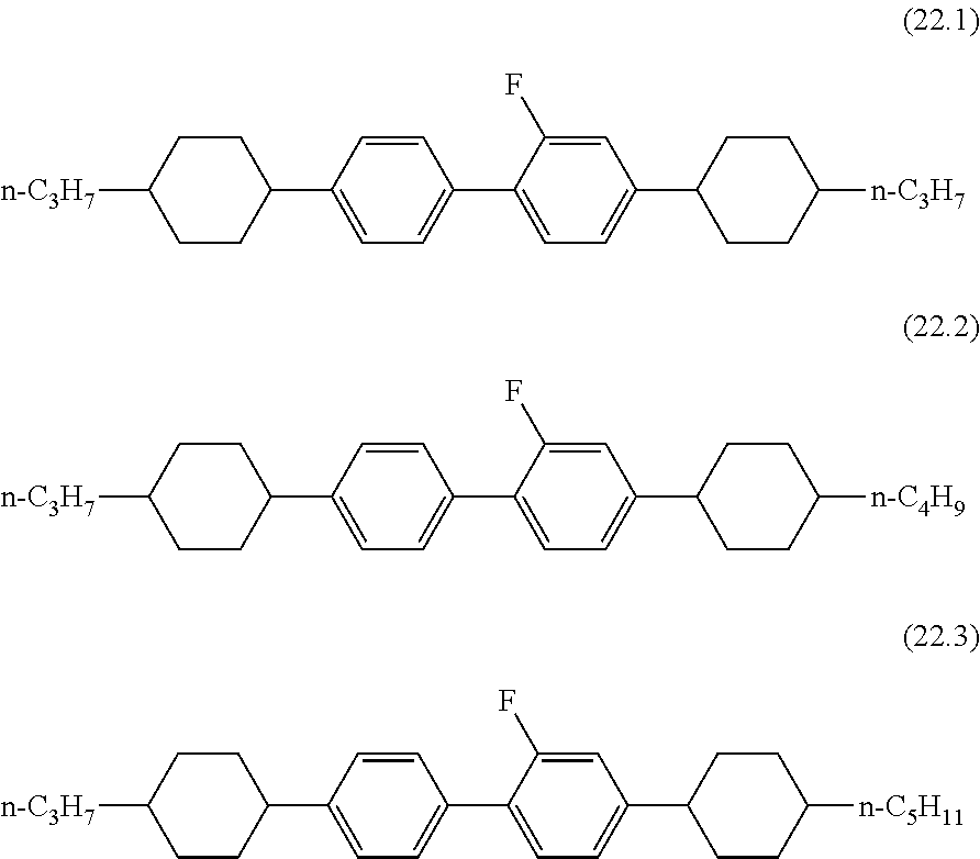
C1=CC(C2CCC([n-C3H7])CC2)=CC=C1C1=CC=C(C2CCC([n-C3H7])CC2)C=C1F.C1=CC(C2CCC([n-C3H7])CC2)=CC=C1C1=CC=C(C2CCC([n-C4H9])CC2)C=C1F.C1=CC(C2CCC([n-C3H7])CC2)=CC=C1C1=CC=C(C2CCC([n-C5H11])CC2)C=C1F
